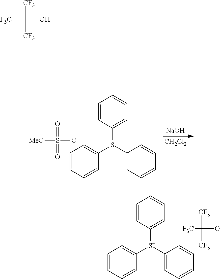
C([O-])([CF3])([F3C])[CF3].C1=CC=CC([S+](C2=CC=CC=C2)C2=CC=CC=C2)=C1.C([CF3])([F3C])([CF3])O.C1=CC=CC([S+](C2=CC=CC=C2)C2=CC=CC=C2)=C1.S(=O)([MeO])(=O)[O-].[NaOH].[CH2Cl2]
